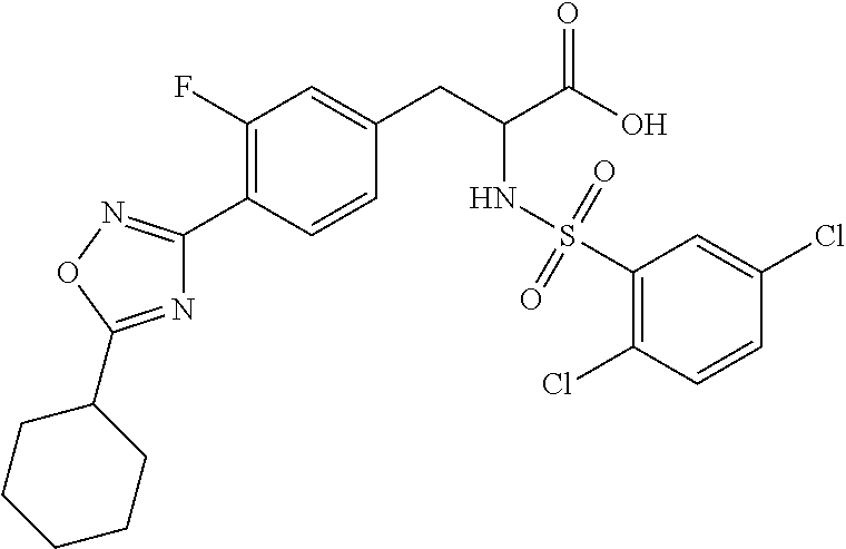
C1(F)=C(C2=NOC(C3CCCCC3)=N2)C=CC(CC(C(O)=O)NS(C2=C(Cl)C=CC(Cl)=C2)(=O)=O)=C1
